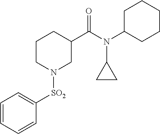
C1=CC=CC([SO2]N2CC(C(N(C3CCCCC3)C3CC3)=O)CCC2)=C1
